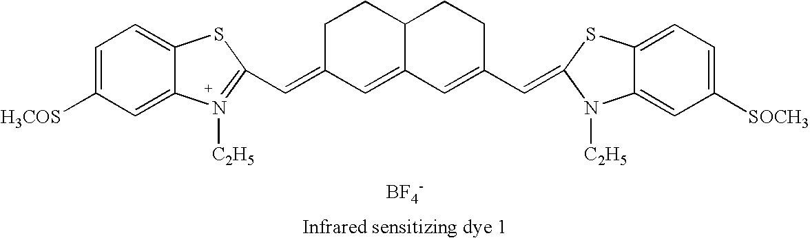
C1=C([H3COS])C=C2C(=C1)SC(C=C1CCC3C(=C1)C=C(C=C1SC4=CC=C([SOCH3])C=C4N1[C2H5])CC3)=N2[C2H5].[BF4-]
